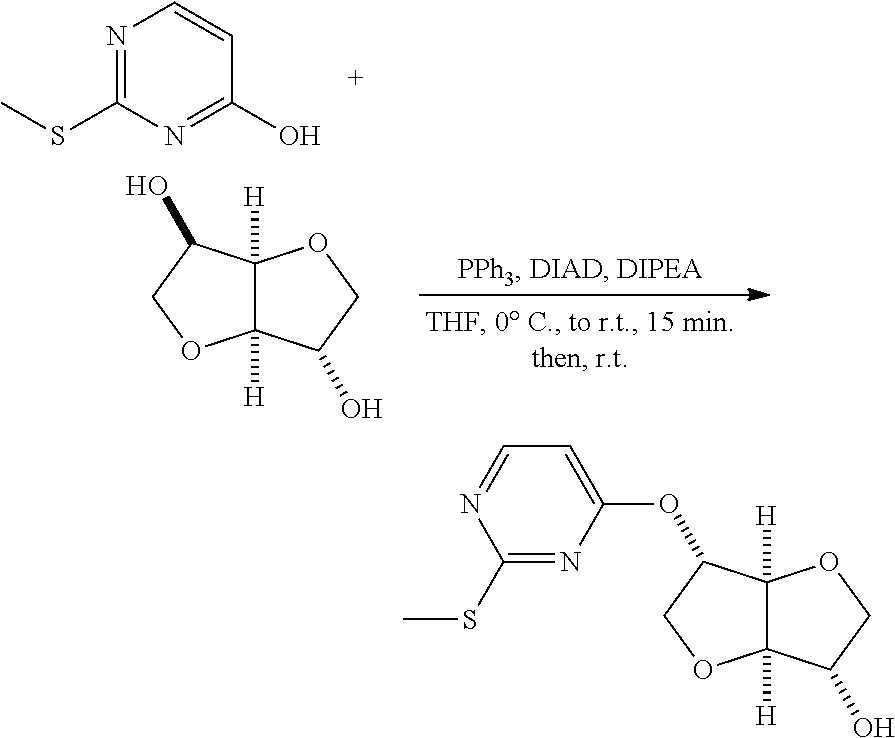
N1=C(SC)N=C(O)C=C1.C12([H])C([H])(C(O)CO1)OCC2O.C12([H])C([H])(C(OC3=CC=NC(SC)=N3)CO1)OCC2O
